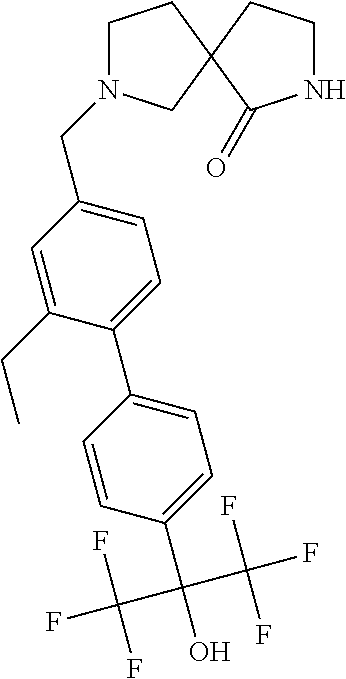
C12(CCN(CC3=CC=C(C4=CC=C(C(O)(C(F)(F)F)C(F)(F)F)C=C4)C(CC)=C3)C1)C(=O)NCC2
